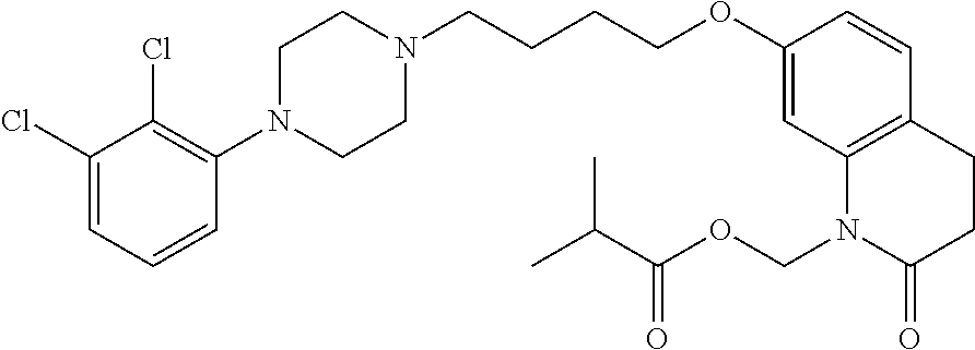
C1(Cl)=CC=CC(N2CCN(CCCCOC3=CC4=C(C=C3)CCC(=O)N4COC(C(C)C)=O)CC2)=C1Cl
